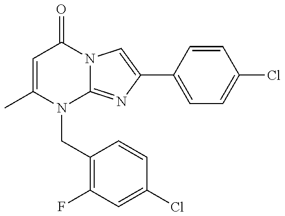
C1=C(C)N(CC2=C(F)C=C(Cl)C=C2)C2=NC(C3=CC=C(Cl)C=C3)=CN2C1=O
